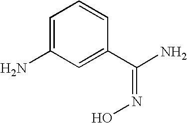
C1=C(N)C=C(C(N)=NO)C=C1
